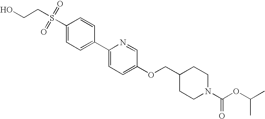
S(C1=CC=C(C2=CC=C(OCC3CCN(C(=O)OC(C)C)CC3)C=N2)C=C1)(CCO)(=O)=O
